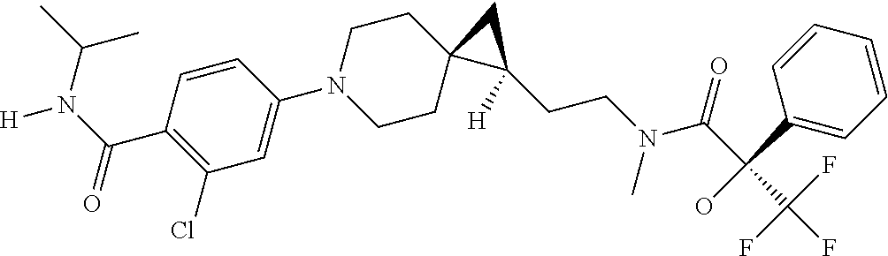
C1=CC(C(N([H])C(C)C)=O)=C(Cl)C=C1N1CCC2(CC1)C(CCN(C(C(C(F)(F)F)(O)C1=CC=CC=C1)=O)C)([H])C2
